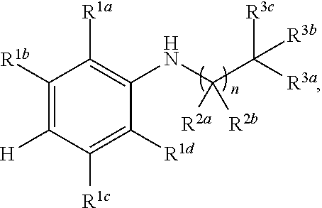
C1([R1b])=C([H])C([R1c])=C([R1d])C(NC(C([R3a])([R3c])[R3b])([R2a])[R2b])=C1[R1a]
